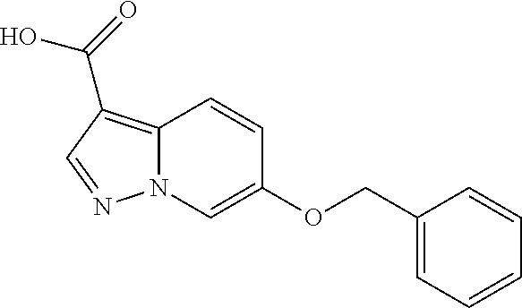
C12=C(C(=O)O)C=NN1C=C(OCC1=CC=CC=C1)C=C2
